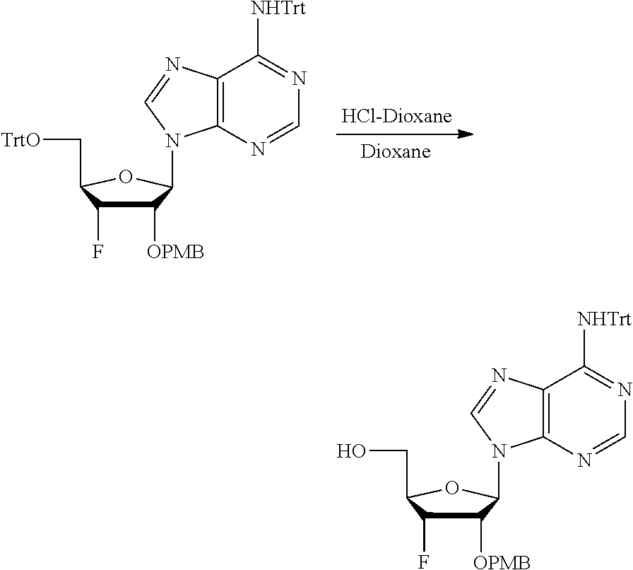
C1([OPMB])C(F)C(C[TrtO])OC1N1C2=C(C([NHTrt])=NC=N2)N=C1.C1([OPMB])C(F)C(CO)OC1N1C2=C(C([NHTrt])=NC=N2)N=C1
